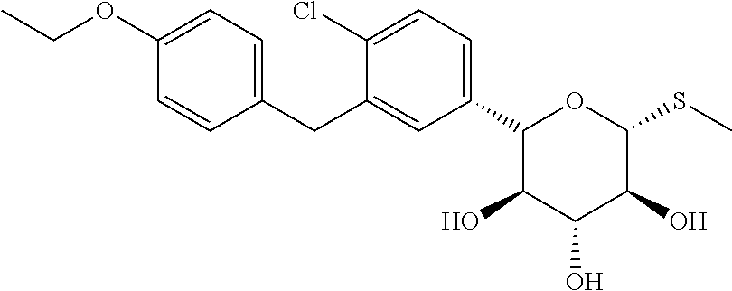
C1(CC2=CC=C(OCC)C=C2)=CC(C2OC(SC)C(O)C(O)C2O)=CC=C1Cl
